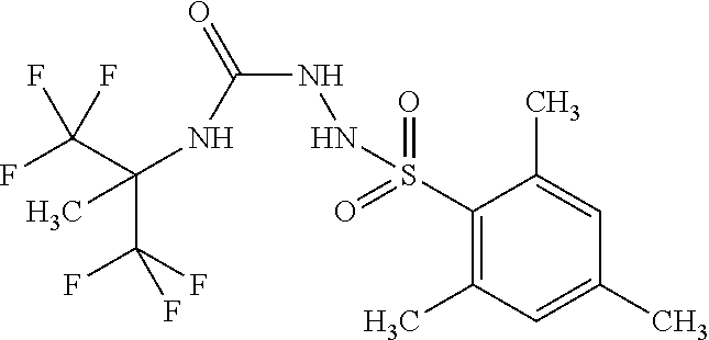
C(C(F)(F)F)(NC(NNS(C1=C(C)C=C(C)C=C1C)(=O)=O)=O)(C)C(F)(F)F
